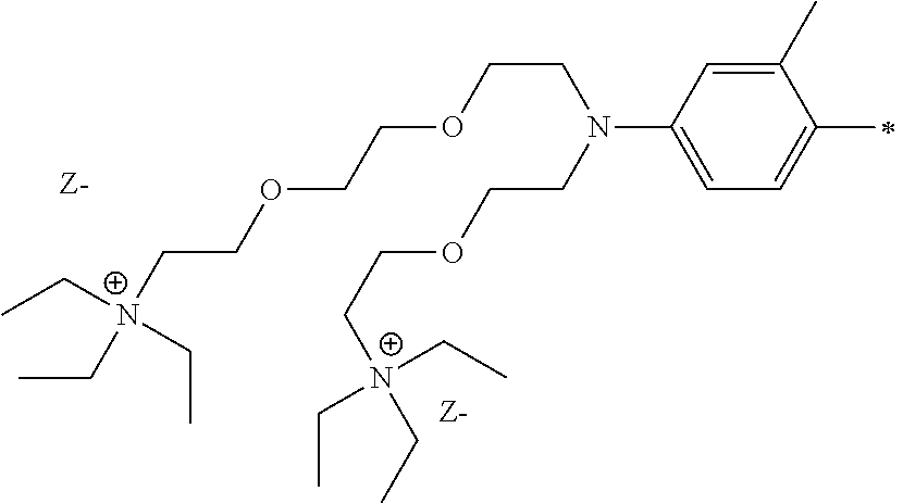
[N+](CCOCCOCCN(CCOCC[N+](CC)(CC)CC)C1=CC=C(C)C(C)=C1)(CC)(CC)CC
